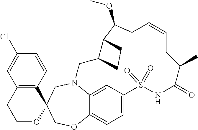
N12C3=CC(=CC=C3OCC3(C4=C(C=C(Cl)C=C4)CCO3)C1)S(=O)(=O)NC(=O)C(C)CC=CCC(OC)C1C(C2)CC1
